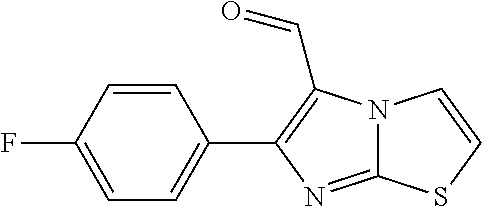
N12C(=NC(C3=CC=C(F)C=C3)=C1C=O)SC=C2
